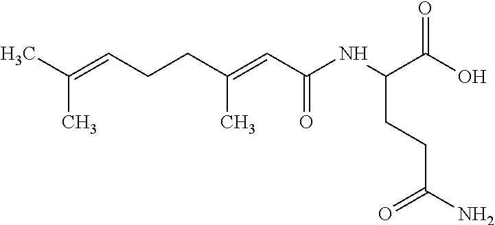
CC(=CCCC(=CC(NC(C(O)=O)CCC(N)=O)=O)C)C
